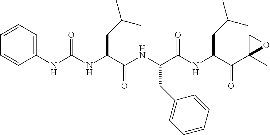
C(NC(C(NC(C(NC(C(C1(C)OC1)=O)CC(C)C)=O)CC1=CC=CC=C1)=O)CC(C)C)(NC1=CC=CC=C1)=O
